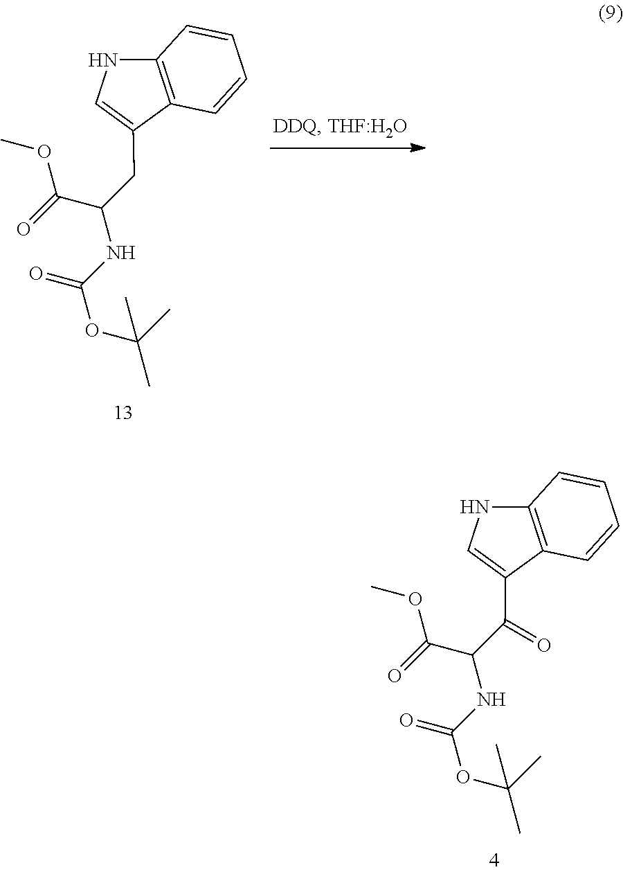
C1(CC(NC(OC(C)(C)C)=O)C(=O)OC)=CNC2=C1C=CC=C2.C1(C(C(NC(OC(C)(C)C)=O)C(=O)OC)=O)=CNC2=C1C=CC=C2
